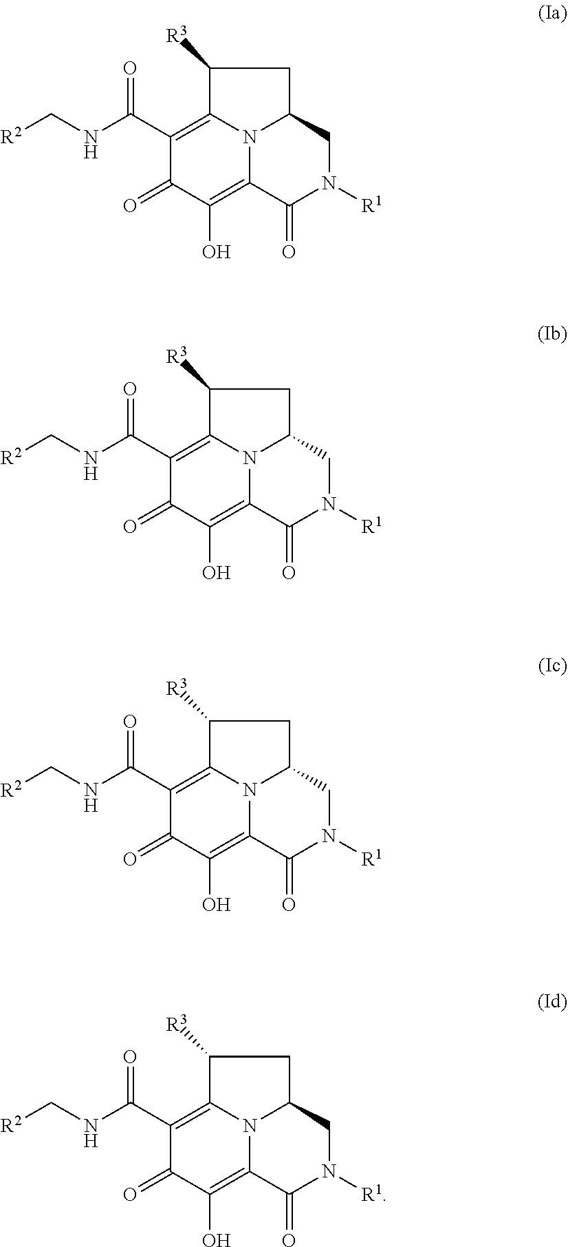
C1(=O)C(O)=C2N3C(=C1C(NC[R2])=O)C([R3])CC3CN([R1])C2=O.C1(=O)C(O)=C2N3C(=C1C(NC[R2])=O)C([R3])CC3CN([R1])C2=O.C1(=O)C(O)=C2N3C(=C1C(NC[R2])=O)C([R3])CC3CN([R1])C2=O.C1(=O)C(O)=C2N3C(=C1C(NC[R2])=O)C([R3])CC3CN([R1])C2=O
